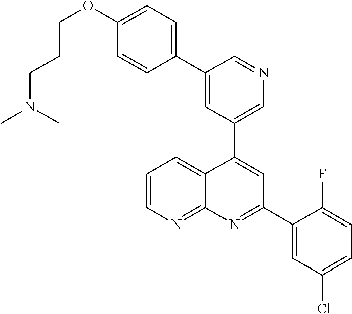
C1=C(C2=CC=C(OCCCN(C)C)C=C2)C=NC=C1C1=CC(C2=CC(Cl)=CC=C2F)=NC2=NC=CC=C12
